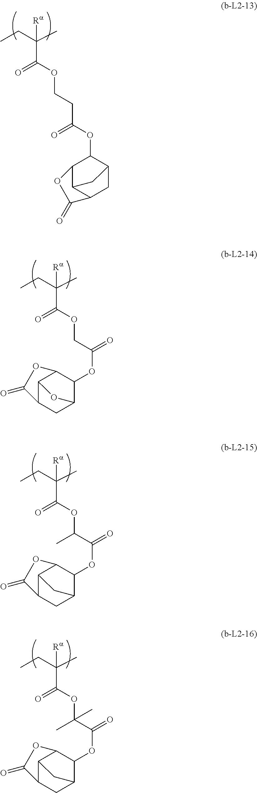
O(C(=O)C([Ra])(CC)C)CCC(OC1C2CC3C(C1OC3=O)C2)=O.O(C(=O)C([Ra])(CC)C)CC(OC1C2C3C(CC1O3)C(=O)O2)=O.O(C(=O)C([Ra])(CC)C)C(C(OC1C2C3C(CC1C3)C(=O)O2)=O)C.O(C(=O)C([Ra])(CC)C)C(C(OC1C2C3C(CC1C3)C(=O)O2)=O)(C)C
